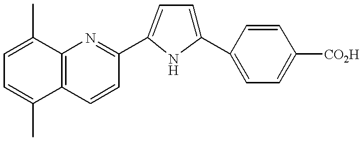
C12=C(C=CC(C3=CC=C(C4=CC=C([CO2H])C=C4)N3)=N1)C(C)=CC=C2C
